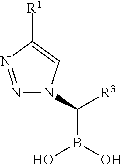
[R3]C(B(O)O)N1N=NC([R1])=C1
